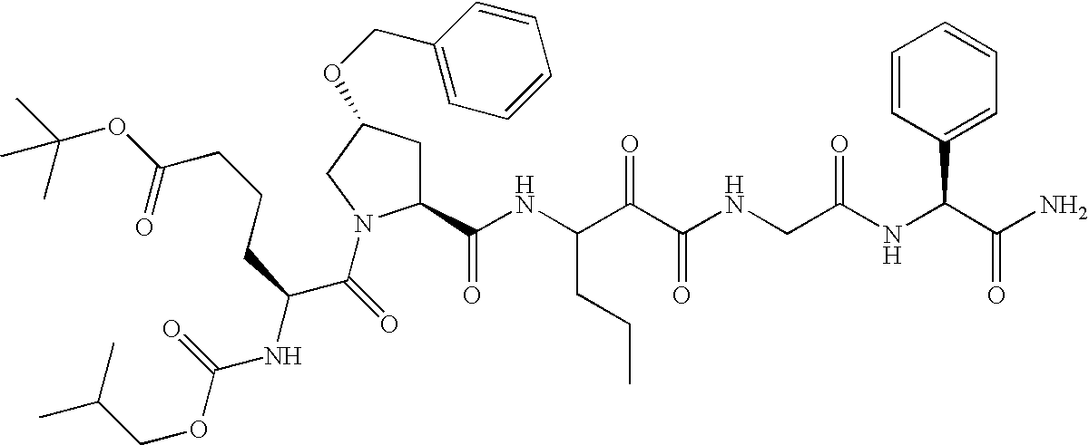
C1(C(NC(C(C(NCC(NC(C(N)=O)C2=CC=CC=C2)=O)=O)=O)CCC)=O)CC(OCC2=CC=CC=C2)CN1C(C(NC(OCC(C)C)=O)CCCC(=O)OC(C)(C)C)=O
